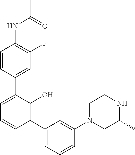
CC(=O)NC1=C(F)C=C(C2=CC=CC(C3=CC=CC(N4CC(C)NCC4)=C3)=C2O)C=C1
